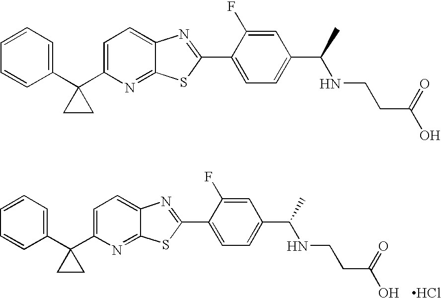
C1=CC=C(C2(C3=CC=C4C(=N3)SC(C3=CC=C(C(NCCC(O)=O)C)C=C3F)=N4)CC2)C=C1.Cl.C1=CC=C(C2(C3=CC=C4C(=N3)SC(C3=CC=C(C(NCCC(O)=O)C)C=C3F)=N4)CC2)C=C1
